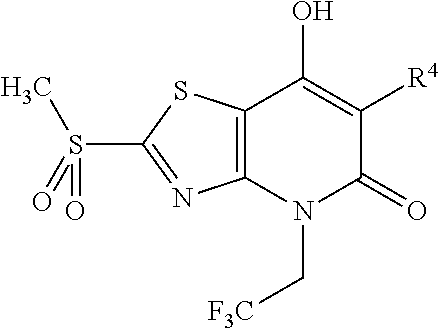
C12=C(N(C[F3C])C(=O)C([R4])=C1O)N=C(S(C)(=O)=O)S2
